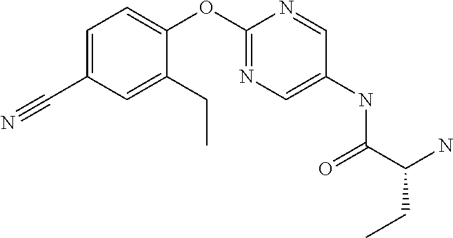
C1(C#N)=CC=C(OC2=NC=C(NC(C(N)CC)=O)C=N2)C(CC)=C1
